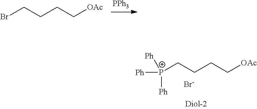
BrCCCC[OAc].[PPh3].[P+](CCCC[OAc])([Ph])([Ph])[Ph].[Br-]
